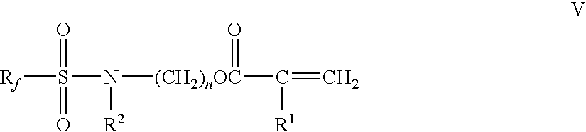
S(N([(CH2)nOC](C(=C)[R1])=O)[R2])([Rf])(=O)=O
